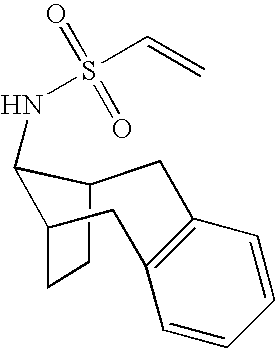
C12CCC(CC3=C(C=CC=C3)C1)C2NS(C=C)(=O)=O
